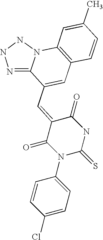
N1=C2N(NN1)C1=C(C=C2C=C2C(=O)N(C3=CC=C(Cl)C=C3)C(=S)NC2=O)C=CC(C)=C1
